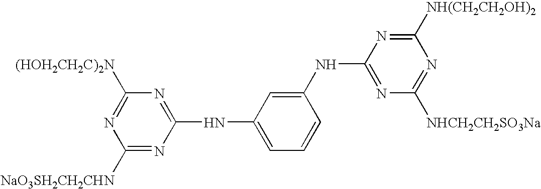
[(HOH2CH2C)2N]C1=NC([NaO3SH2CH2CHN])=NC(NC2=CC=CC(NC3=NC([NHCH2CH2SO3Na])=NC([NH(CH2CH2OH)2])=N3)=C2)=N1
